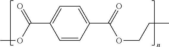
C1=CC(C(=O)OCCC)=CC=C1C(OC)=O
